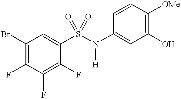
C1(Br)=C(F)C(F)=C(F)C(S(N([H])C2=CC(O)=C([OMe])C=C2)(=O)=O)=C1
